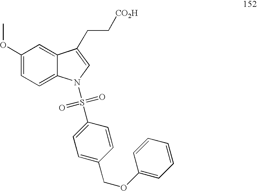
C1(OC)=CC=C2C(=C1)C(CC[CO2H])=CN2S(=O)(=O)C1=CC=C(COC2=CC=CC=C2)C=C1
